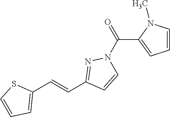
C1(C=CC2=NN(C(C3=CC=CN3C)=O)C=C2)=CC=CS1
